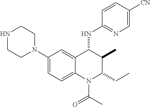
C1(N2CCNCC2)=CC=C2C(=C1)C(NC1=NC=C([CN])C=C1)C(C)C(CC)N2C(C)=O
